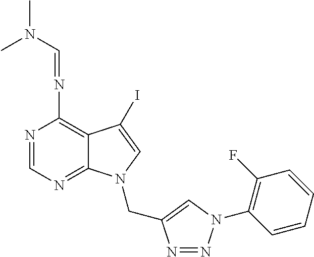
N1=CN=C2C(=C1N=CN(C)C)C(I)=CN2CC1=CN(C2=C(F)C=CC=C2)N=N1
